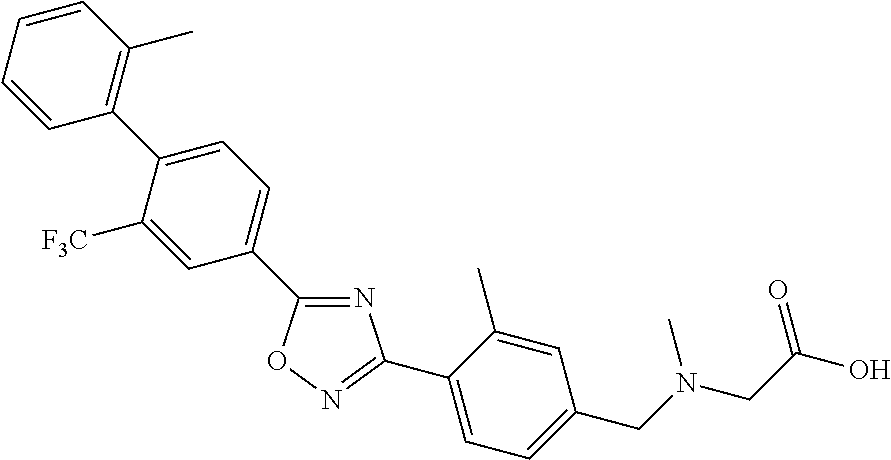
C1=CC=CC(C2=CC=C(C3=NC(C4=CC=C(CN(CC(O)=O)C)C=C4C)=NO3)C=C2[F3C])=C1C
